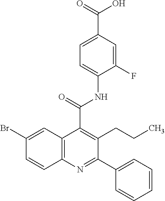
BrC1=CC2=C(C=C1)N=C(C1=CC=CC=C1)C(CCC)=C2C(=O)NC1=CC=C(C(=O)O)C=C1F
